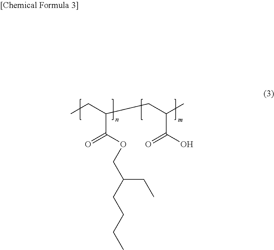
CCC(CC(C)C(O)=O)C(OCC(CCCC)CC)=O
